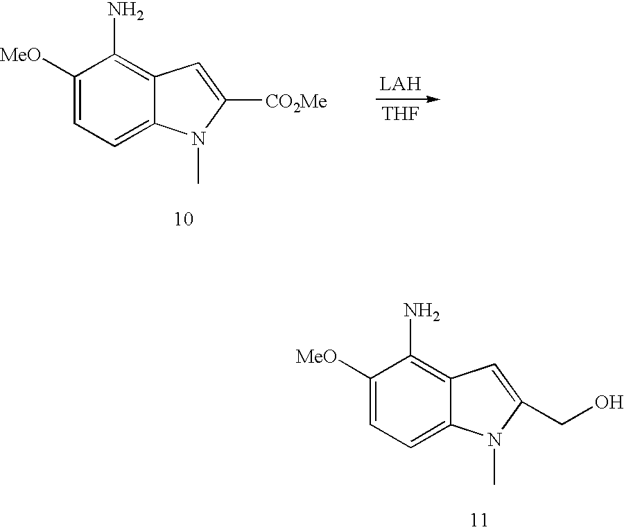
C1(N)=C2C(=CC=C1[MeO])N(C)C(CO)=C2.C1(N)=C2C(=CC=C1[MeO])N(C)C([CO2Me])=C2.[THF]
